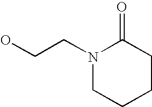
N1(CCO)CCCCC1=O
